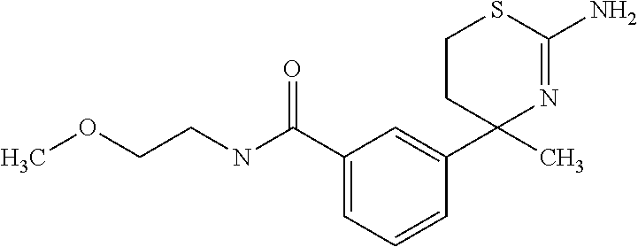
C1CC(C2=CC(C(NCCOC)=O)=CC=C2)(C)N=C(N)S1
